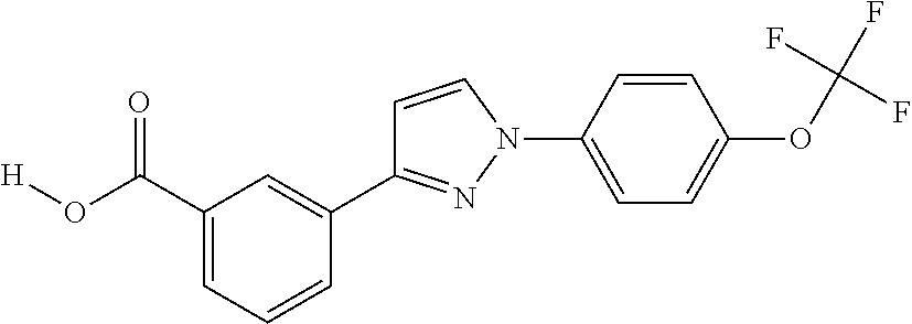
C1(C(O[H])=O)=CC=CC(C2=NN(C3=CC=C(OC(F)(F)F)C=C3)C=C2)=C1
